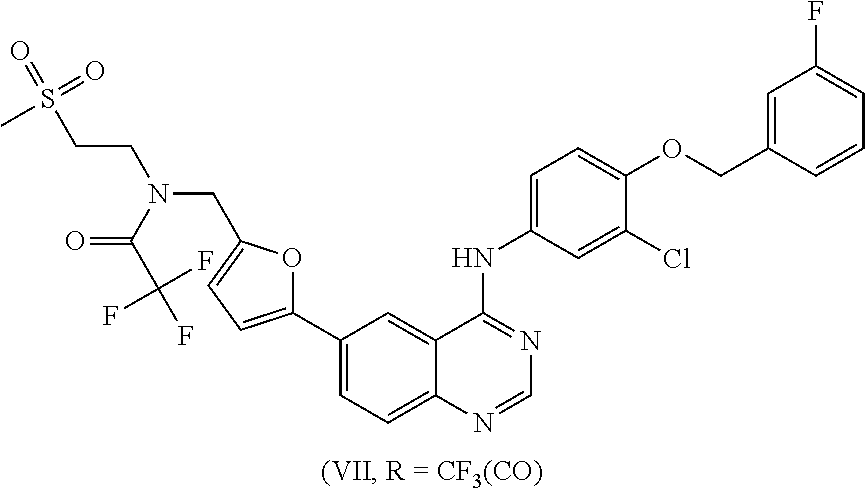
C1(C2=CC=C(CN(CCS(=O)(C)=O)C(C(F)(F)F)=O)O2)=CC=C2C(=C1)C(NC1=CC=C(OCC3=CC(F)=CC=C3)C(Cl)=C1)=NC=N2
